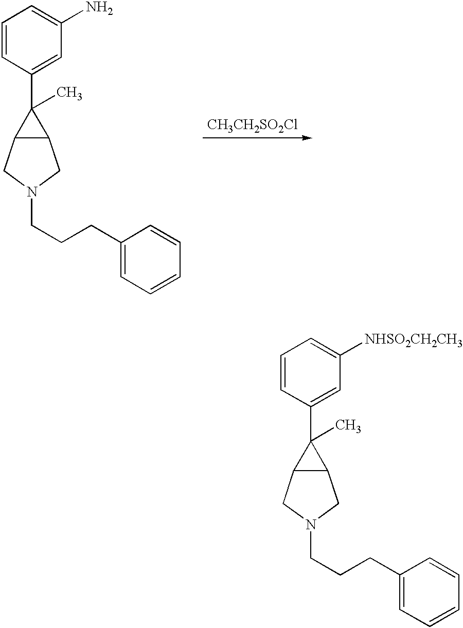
C1=CC(C2(C)C3C2CN(CCCC2=CC=CC=C2)C3)=CC(N)=C1.[CH3CH2SO2Cl].C1=CC(C2(C)C3C2CN(CCCC2=CC=CC=C2)C3)=CC([NHSO2CH2CH3])=C1
